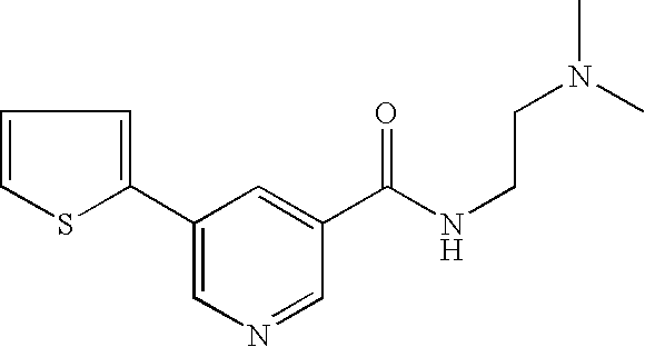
C1(C2=CN=CC(C(NCCN(C)C)=O)=C2)=CC=CS1
